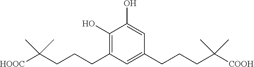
C1(O)=CC(CCCC(C)(C)[COOH])=CC(CCCC(C)(C)[HOOC])=C1O
